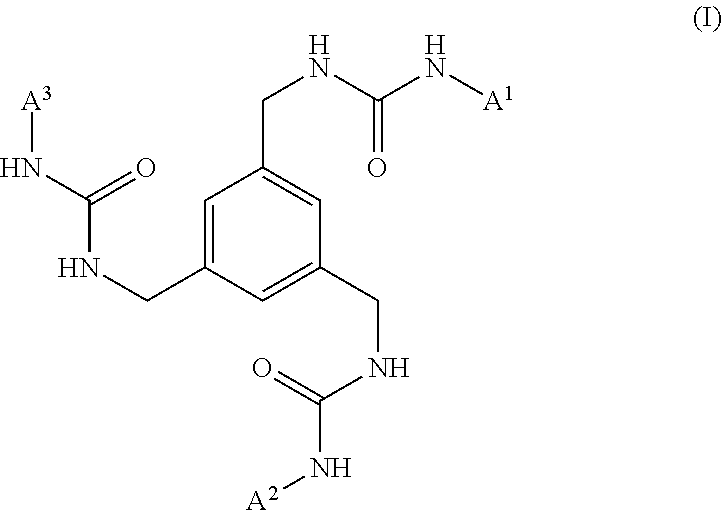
C1=C(CNC(N[A3])=O)C=C(CNC(N[A2])=O)C=C1CNC(N[A1])=O
